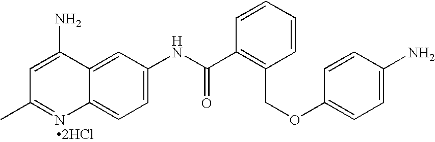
CC1=NC2=CC=C(NC(C3=C(COC4=CC=C(N)C=C4)C=CC=C3)=O)C=C2C(N)=C1.[2HCl]
